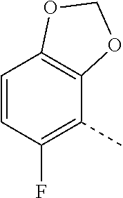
C1=CC(F)=C(C)C2=C1OCO2
